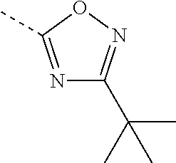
N1=C(C)ON=C1C(C)(C)C
